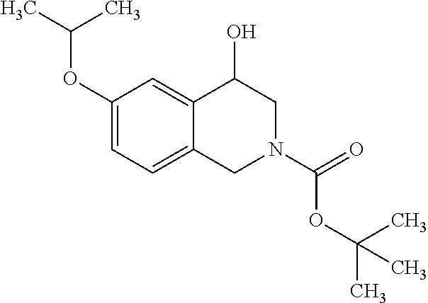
C1(OC(C)C)=CC=C2C(=C1)C(O)CN(C(OC(C)(C)C)=O)C2
